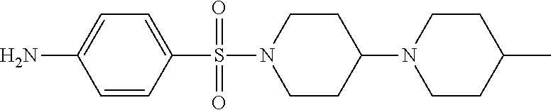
C1=C(N)C=CC(S(N2CCC(N3CCC(C)CC3)CC2)(=O)=O)=C1
